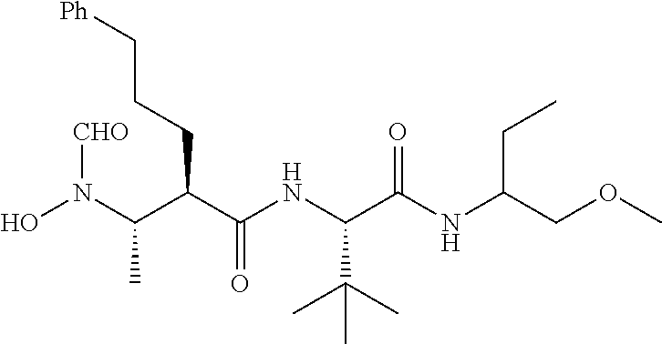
ON(C(C(C(NC(C(NC(COC)CC)=O)C(C)(C)C)=O)CCC[Ph])C)[CHO]
